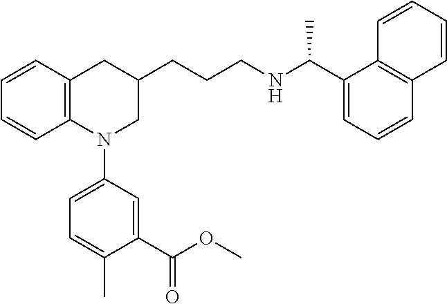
C1=CC2=C(C=C1)N(C1=CC=C(C)C(C(OC)=O)=C1)CC(CCCNC(C1=CC=CC3=C1C=CC=C3)C)C2
